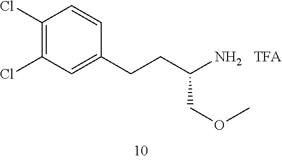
C1(Cl)=C(Cl)C=C(CCC(COC)N)C=C1
